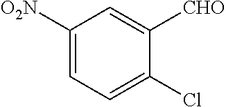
C1([O2N])=CC=C(Cl)C([CHO])=C1
